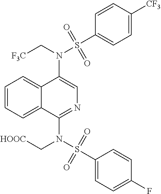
N(C1=CN=C(N(S(C2=CC=C(F)C=C2)(=O)=O)C[HOOC])C2=CC=CC=C12)(C[F3C])S(C1=CC=C([CF3])C=C1)(=O)=O
